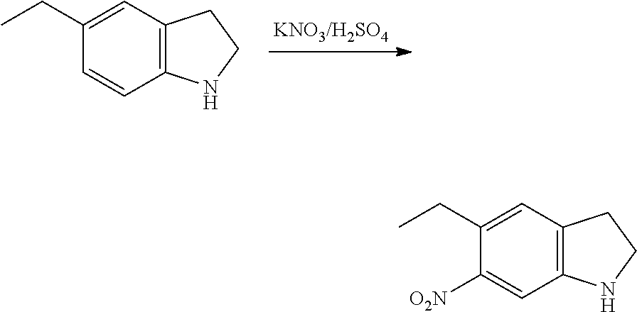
C1(CC)=CC2=C(C=C1)NCC2.C1(CC)=CC2=C(C=C1[O2N])NCC2
